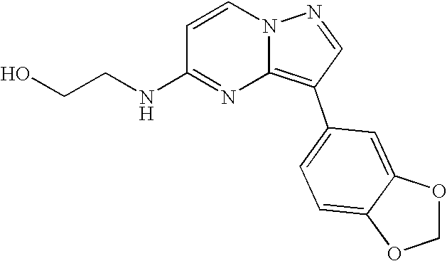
OCCNC1=NC2=C(C3=CC=C4C(=C3)OCO4)C=NN2C=C1
